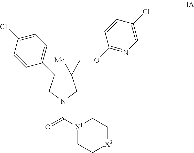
C1(COC2=NC=C(Cl)C=C2)([Me])C(C2=CC=C(Cl)C=C2)CN(C(=O)[X1]2CC[X2]CC2)C1
